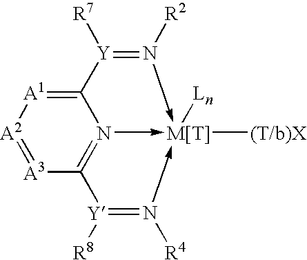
C12=[A1][A2]=[A3]C3=N1->[M[T]]([(T/b)X])([Ln])(-N([R4])=[Y]3[R8])-N([R2])=[Y]2[R7]
